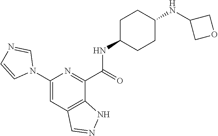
C1(N2C=NC=C2)=CC2=C(C(C(=O)NC3CCC(NC4COC4)CC3)=N1)NN=C2
